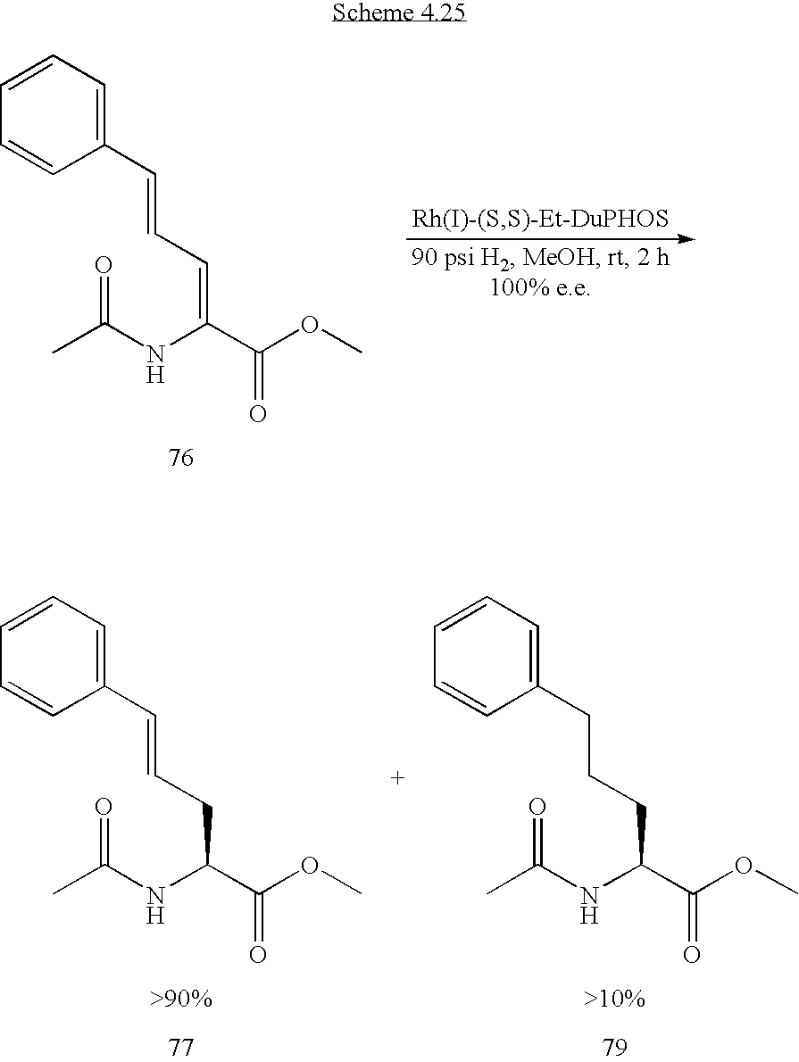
O=C(NC(C(OC)=O)=CC=CC1=CC=CC=C1)C.O=C(NC(C(OC)=O)CC=CC1=CC=CC=C1)C.O=C(NC(C(OC)=O)CCCC1=CC=CC=C1)C
